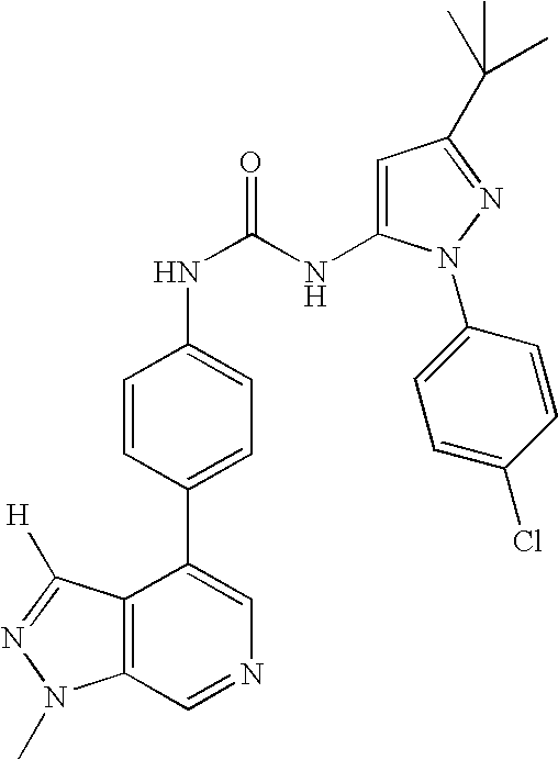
C12=C(C=NC=C1C1=CC=C(NC(NC3=CC(C(C)(C)C)=NN3C3=CC=C(Cl)C=C3)=O)C=C1)N(C)N=C2[H]
